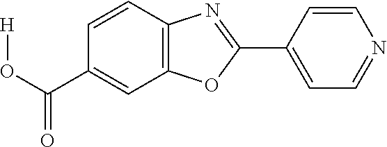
C1(C(O[H])=O)=CC2=C(C=C1)N=C(C1=CC=NC=C1)O2
